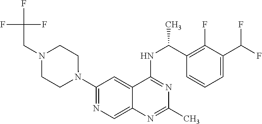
N1(C2=NC=C3C(=C2)C(NC(C2=C(F)C(C(F)F)=CC=C2)C)=NC(C)=N3)CCN(CC(F)(F)F)CC1
